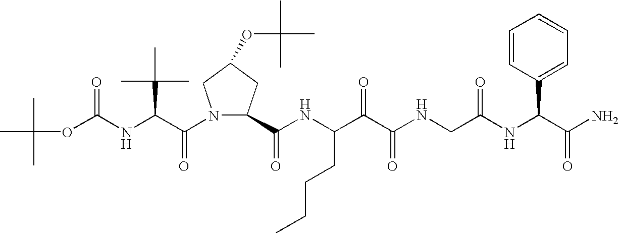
O(C(NC(C(N1C(C(NC(C(C(NCC(NC(C(N)=O)C2=CC=CC=C2)=O)=O)=O)CCCC)=O)CC(OC(C)(C)C)C1)=O)C(C)(C)C)=O)C(C)(C)C
